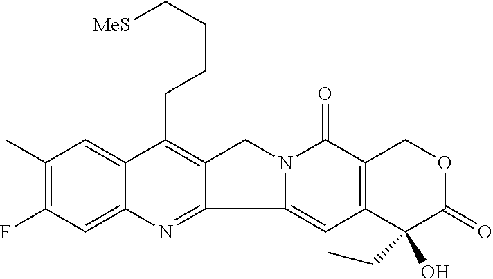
C1(C)=C(F)C=C2C(=C1)C(CCCC[MeS])=C1C(=N2)C2=CC3=C(C(=O)N2C1)COC(=O)C3(CC)O
